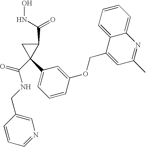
C1(C2=CC=CC(OCC3=CC(C)=NC4=CC=CC=C34)=C2)(C(NCC2=CN=CC=C2)=O)C(C(NO)=O)C1
